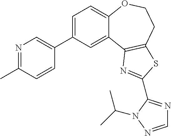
C1=C(C2=CN=C(C)C=C2)C=C2C(=C1)OCCC1=C2N=C(C2=NC=NN2C(C)C)S1
